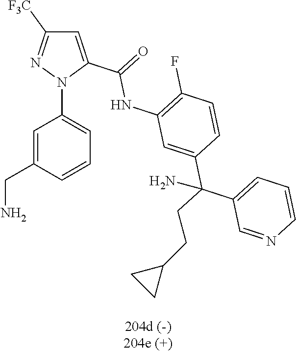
C1=C(C(=O)NC2=C(F)C=CC(C(CCC3CC3)(C3=CC=CN=C3)N)=C2)N(C2=CC=CC(CN)=C2)N=C1[F3C]
